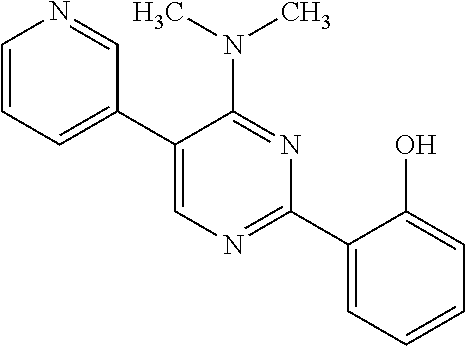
C1(C2=CN=C(C3=CC=CC=C3O)N=C2N(C)C)=CC=CN=C1
